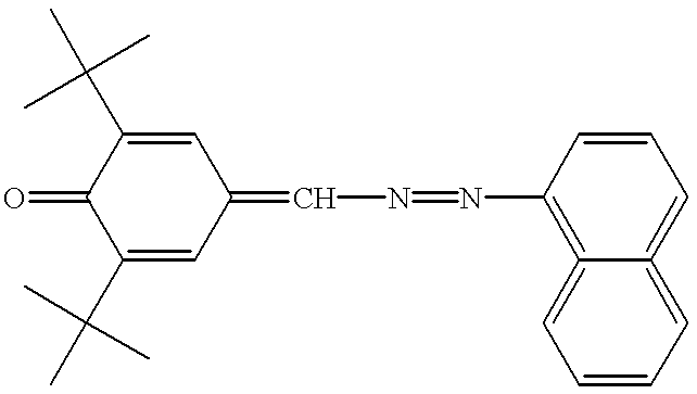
C1(C(C)(C)C)=CC(=CN=NC2=C3=CC=CC=C3=CC=C2)C=C(C(C)(C)C)C1=O
